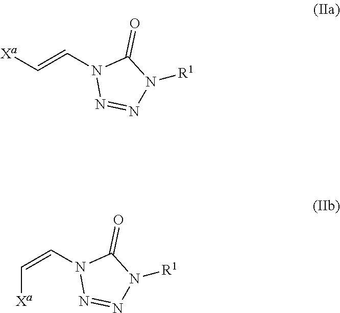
[Xa]C=CN1N=NN([R1])C1=O.[Xa]C=CN1N=NN([R1])C1=O
